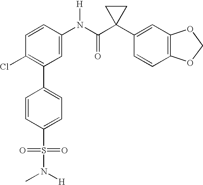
C1(N(C(C2(C3=CC4=C(C=C3)OCO4)CC2)=O)[H])=CC(C2=CC=C(S(N(C)[H])(=O)=O)C=C2)=C(Cl)C=C1
